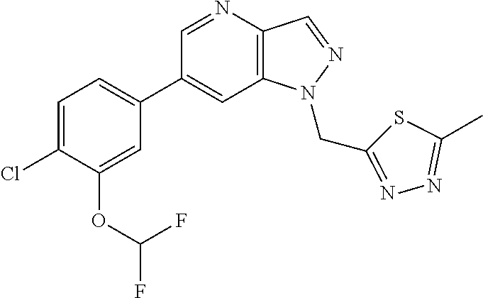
C1(C2=CC=C(Cl)C(OC(F)F)=C2)=CC2=C(C=NN2CC2=NN=C(C)S2)N=C1
